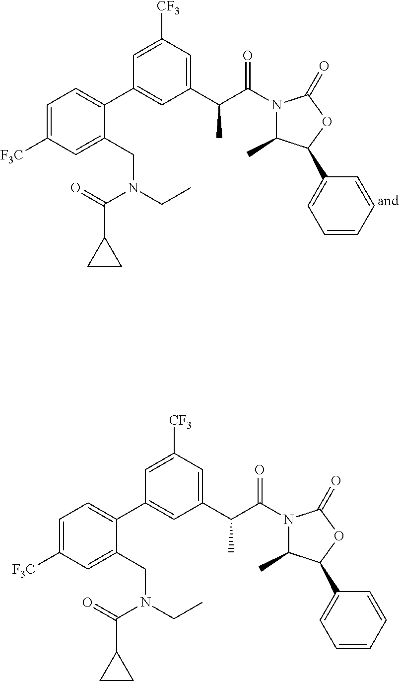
C1=C([CF3])C=C(C(C(=O)N2C(C)C(C3=CC=CC=C3)OC2=O)C)C=C1C1=CC=C([F3C])C=C1CN(CC)C(=O)C1CC1.C1=C([CF3])C=C(C(C(=O)N2C(C)C(C3=CC=CC=C3)OC2=O)C)C=C1C1=CC=C([F3C])C=C1CN(CC)C(=O)C1CC1
